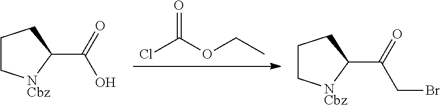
ClC(OCC)=O.C1C[NCbz]C(C(O)=O)C1.C1C[NCbz]C(C(CBr)=O)C1
